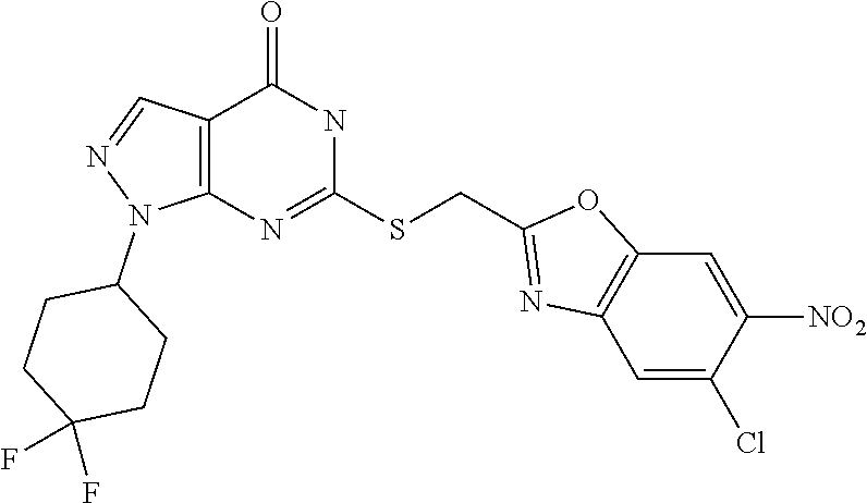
C12=C(N=C(SCC3=NC4=C(O3)C=C([NO2])C(Cl)=C4)NC1=O)N(C1CCC(F)(F)CC1)N=C2
